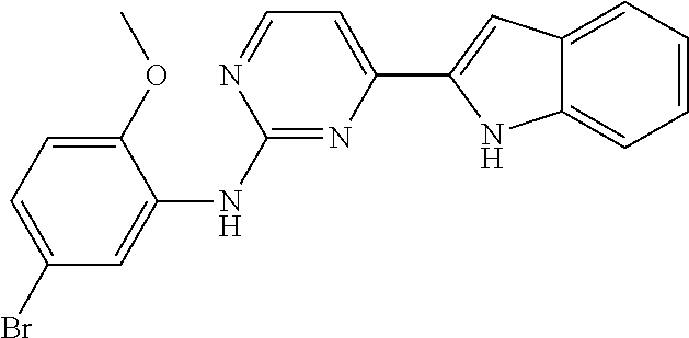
C1(OC)=CC=C(Br)C=C1NC1=NC(C2=CC3=CC=CC=C3N2)=CC=N1
